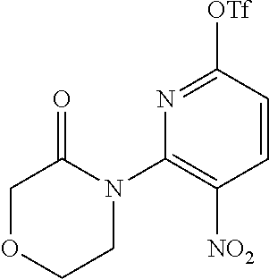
C1=CC([OTf])=NC(N2C(=O)COCC2)=C1[NO2]
